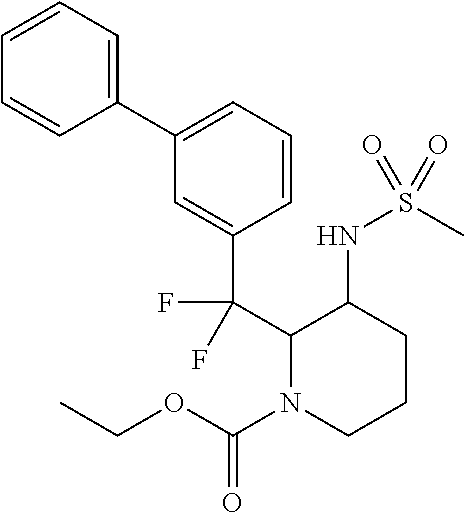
C1=CC=C(C2=CC=CC(C(C3N(C(OCC)=O)CCCC3NS(=O)(C)=O)(F)F)=C2)C=C1
